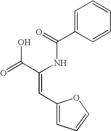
C1=C(C(=O)NC(C(=O)O)=CC2=CC=CO2)C=CC=C1
